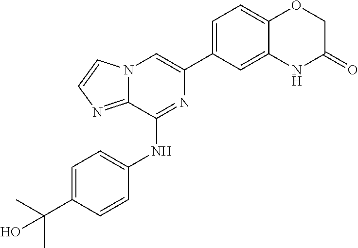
C12=CC(C3=CN4C(=NC=C4)C(NC4=CC=C(C(C)(C)O)C=C4)=N3)=CC=C1OCC(=O)N2
